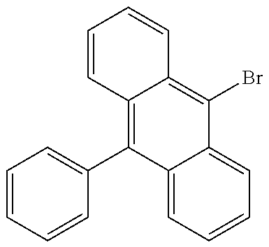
C1=CC=CC(C2=C3C(=C(Br)C4=CC=CC=C24)C=CC=C3)=C1
